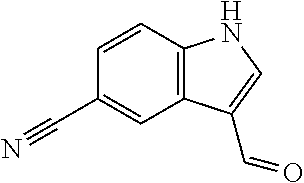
C12=C(C=CC(C#N)=C1)NC=C2C=O
